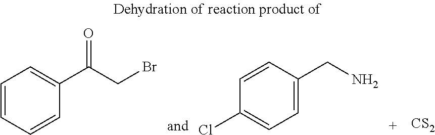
C1=CC(CN)=CC=C1Cl.C1=CC=CC(C(CBr)=O)=C1.[CS2]
